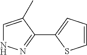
C1=C(C)C(C2=CC=CS2)=NN1
